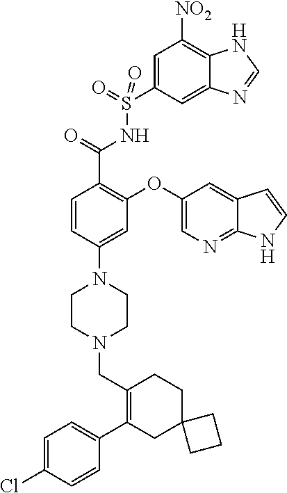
C1=C(Cl)C=CC(C2=C(CN3CCN(C4=CC(OC5=CN=C6C(=C5)C=CN6)=C(C(=O)NS(C5=CC([NO2])=C6C(=C5)N=CN6)(=O)=O)C=C4)CC3)CCC3(C2)CCC3)=C1
